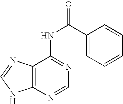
C1(C(NC2=NC=NC3=C2N=CN3)=O)=CC=CC=C1
